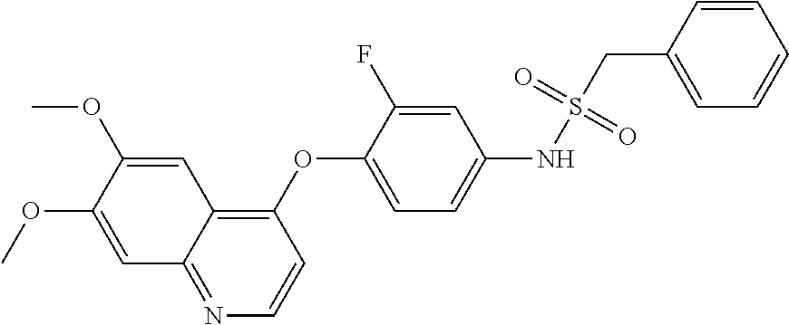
C1=C(OC)C(OC)=CC2=C(OC3=CC=C(NS(CC4=CC=CC=C4)(=O)=O)C=C3F)C=CN=C12
